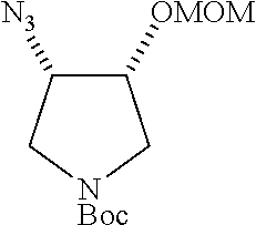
C1([OMOM])C([N3])C[NBoc]C1
